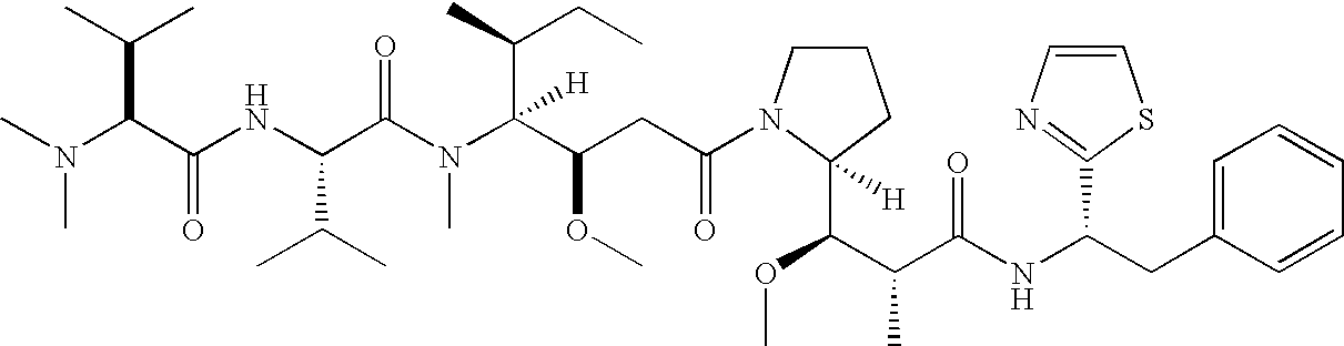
N(C(C(NC(C(N(C(C(CC(N1C(C(C(C(NC(CC2=CC=CC=C2)C2=NC=CS2)=O)C)OC)([H])CCC1)=O)OC)(C(CC)C)[H])C)=O)C(C)C)=O)C(C)C)(C)C
